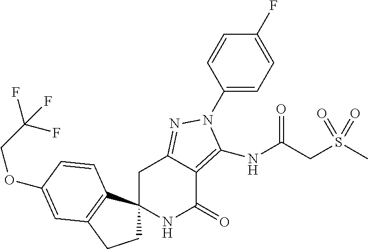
C1C2(C3=C(C1)C=C(OCC(F)(F)F)C=C3)NC(=O)C1=C(NC(=O)CS(C)(=O)=O)N(C3=CC=C(F)C=C3)N=C1C2
